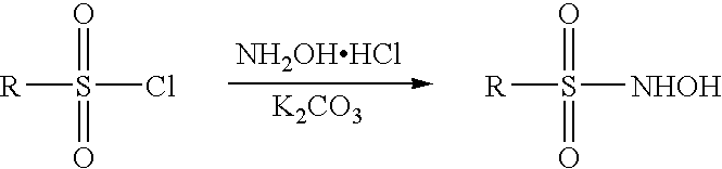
[NH2OHHCl].[K2CO3].[R]S(=O)(=O)Cl.[R]S(=O)(=O)[NHOH]
